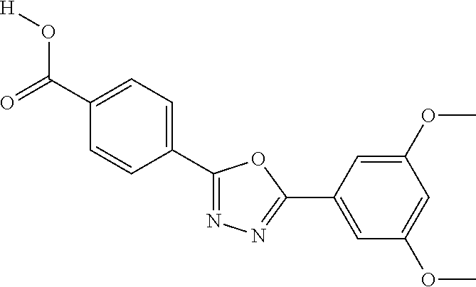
[H]OC(C1=CC=C(C2=NN=C(C3=CC(OC)=CC(OC)=C3)O2)C=C1)=O
